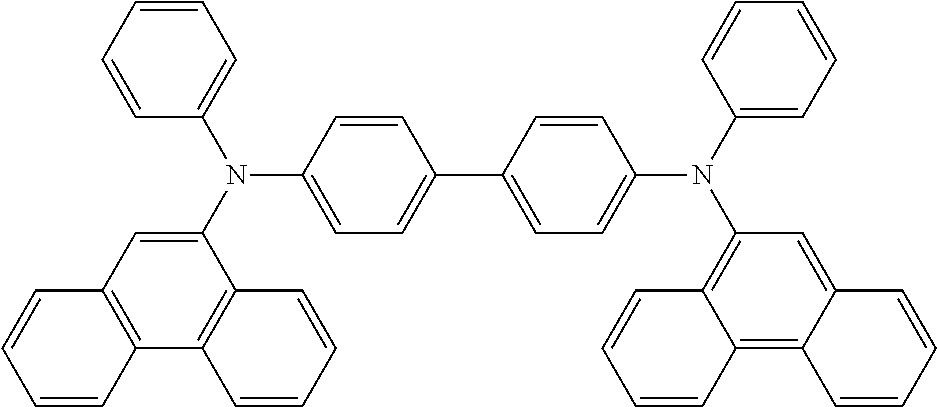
C1=CC=CC(N(C2=CC3=C(C4=C2C=CC=C4)C=CC=C3)C2=CC=C(C3=CC=C(N(C4=CC=CC=C4)C4=C5C(=C6C(=C4)C=CC=C6)C=CC=C5)C=C3)C=C2)=C1
